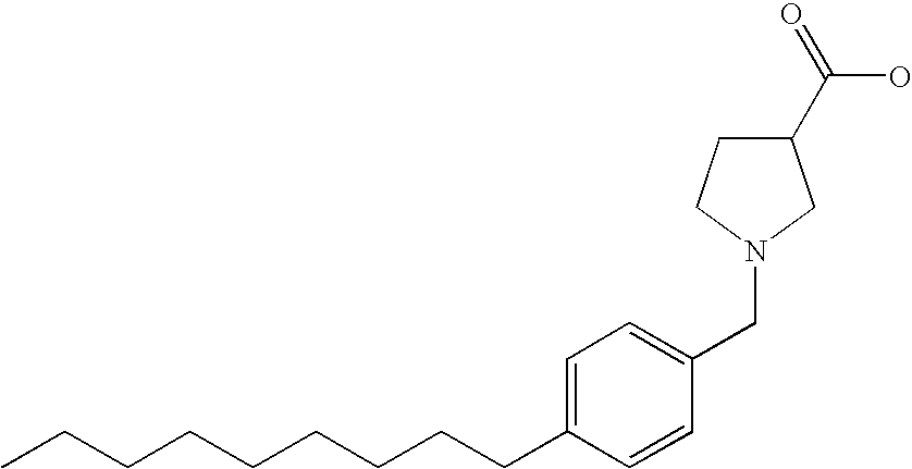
C1=C(CCCCCCCCC)C=CC(CN2CC(C(=O)O)CC2)=C1
